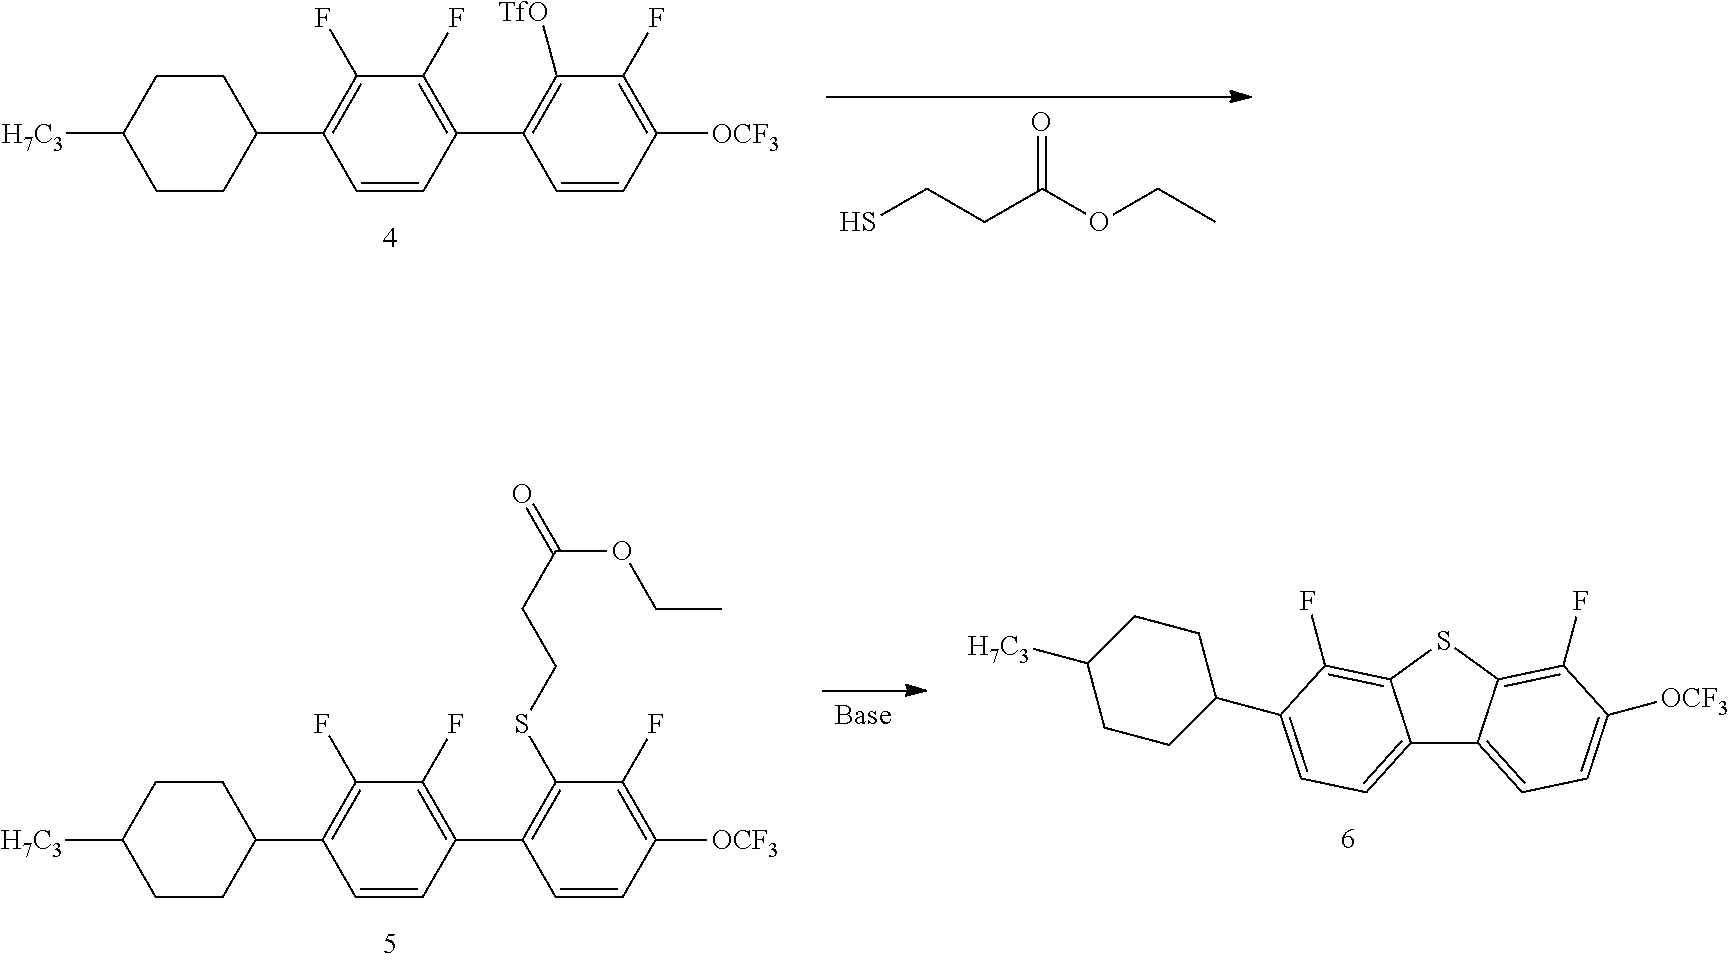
SCCC(OCC)=O.C1(F)=C([OCF3])C=CC(C2=C(F)C(F)=C(C3CCC([H7C3])CC3)C=C2)=C1[TfO].[Base].C(CC(=O)OCC)SC1=C(C2=C(F)C(F)=C(C3CCC([H7C3])CC3)C=C2)C=CC([OCF3])=C1F.C12=CC=C(C3CCC([H7C3])CC3)C(F)=C1SC1=C(F)C([OCF3])=CC=C21
